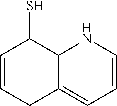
C1=CCC2=CC=CNC2C1S
